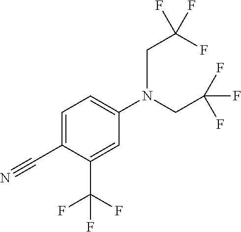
C1=C(C#N)C(C(F)(F)F)=CC(N(CC(F)(F)F)CC(F)(F)F)=C1
